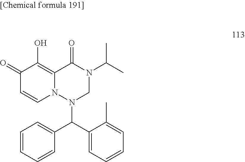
C1(=O)C=CN2C(=C1O)C(=O)N(C(C)C)CN2C(C1=CC=CC=C1C)C1=CC=CC=C1
